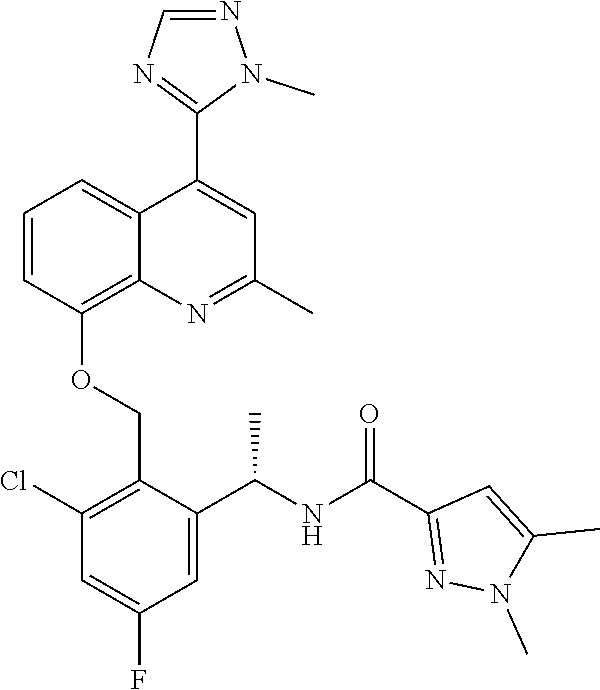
C1=CC(OCC2=C(Cl)C=C(F)C=C2C(NC(C2=NN(C)C(C)=C2)=O)C)=C2C(=C1)C(C1=NC=NN1C)=CC(C)=N2
